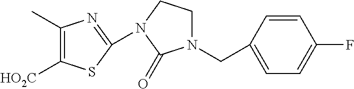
C1(CN2CCN(C3=NC(C)=C([HO2C])S3)C2=O)=CC=C(F)C=C1
